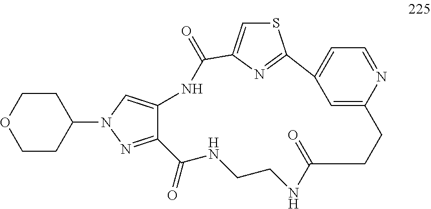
C1CC(N2N=C3C(=C2)NC(=O)C2=CSC(=N2)C2=CC=NC(=C2)CCC(=O)NCCNC3=O)CCO1
